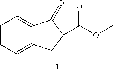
C1=CC=C2C(=C1)C(=O)C(C(=O)OC)C2
